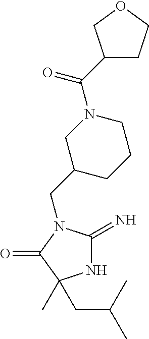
N1C(=N)N(CC2CCCN(C(C3CCOC3)=O)C2)C(=O)C1(C)CC(C)C
